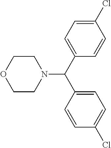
C1=C(Cl)C=CC(C(C2=CC=C(Cl)C=C2)N2CCOCC2)=C1
